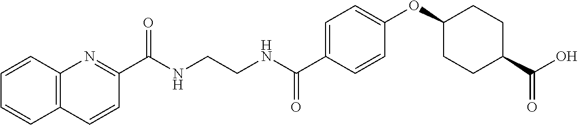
C(NCCNC(C1=CC=C(OC2CCC(C(O)=O)CC2)C=C1)=O)(=O)C1=NC2=C(C=C1)C=CC=C2
